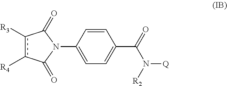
C1=C(N2C(=O)c([R4])c([R3])C2=O)C=CC(C(=O)N([R2])[Q])=C1
